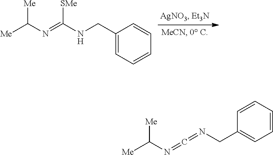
[Me]C(N=C(NCC1=CC=CC=C1)[SMe])[Me].[Me]C(N=C=NCC1=CC=CC=C1)[Me]
